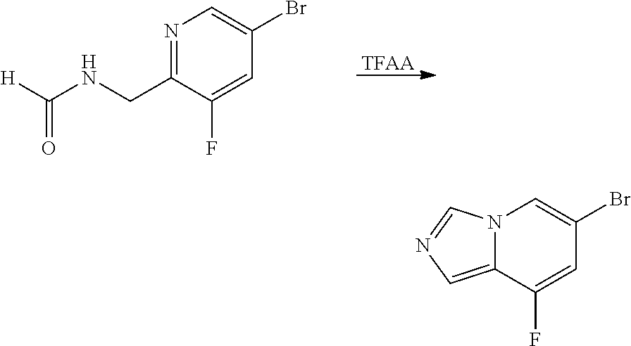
[TFAA].N(CC1=NC=C(Br)C=C1F)C([H])=O.C12=CN=CN1C=C(Br)C=C2F
